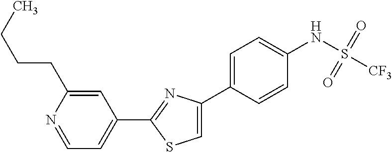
C1(C2=NC(C3=CC=C(NS([CF3])(=O)=O)C=C3)=CS2)=CC=NC(CCCC)=C1
